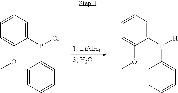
C1=CC=CC=C1P(C1=CC=CC=C1OC)Cl.C1=CC=CC=C1P(C1=CC=CC=C1OC)[H]
